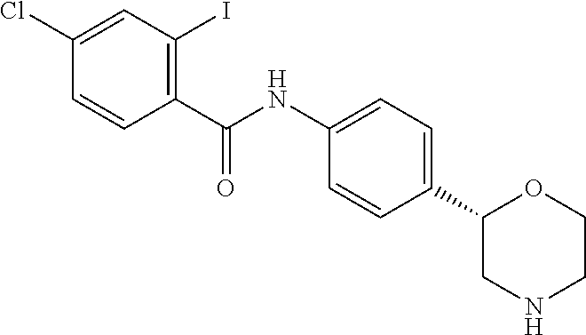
C1(Cl)=CC(I)=C(C(NC2=CC=C(C3CNCCO3)C=C2)=O)C=C1
